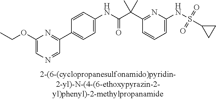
C1(NC(=O)C(C2=NC(NS(C3CC3)(=O)=O)=CC=C2)(C)C)=CC=C(C2=NC(OCC)=CN=C2)C=C1
